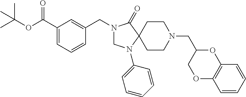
N1(CC2=CC(C(OC(C)(C)C)=O)=CC=C2)CN(C2=CC=CC=C2)C2(C1=O)CCN(CC1COC3=C(O1)C=CC=C3)CC2
